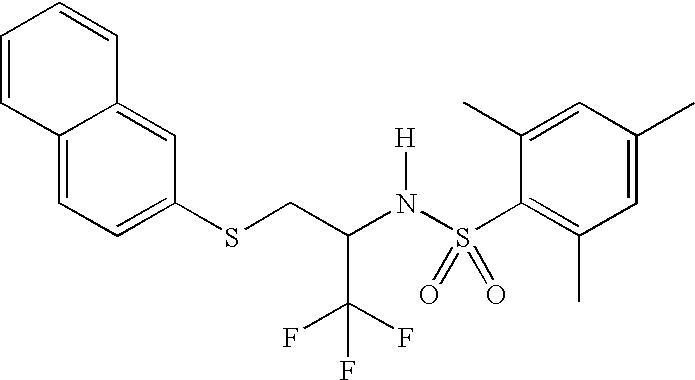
C12=CC=C(SCC(N(S(C3=C(C)C=C(C)C=C3C)(=O)=O)[H])C(F)(F)F)C=C1C=CC=C2
